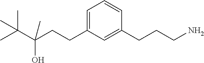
C1=C(CCC(C(C)(C)C)(O)C)C=C(CCCN)C=C1
